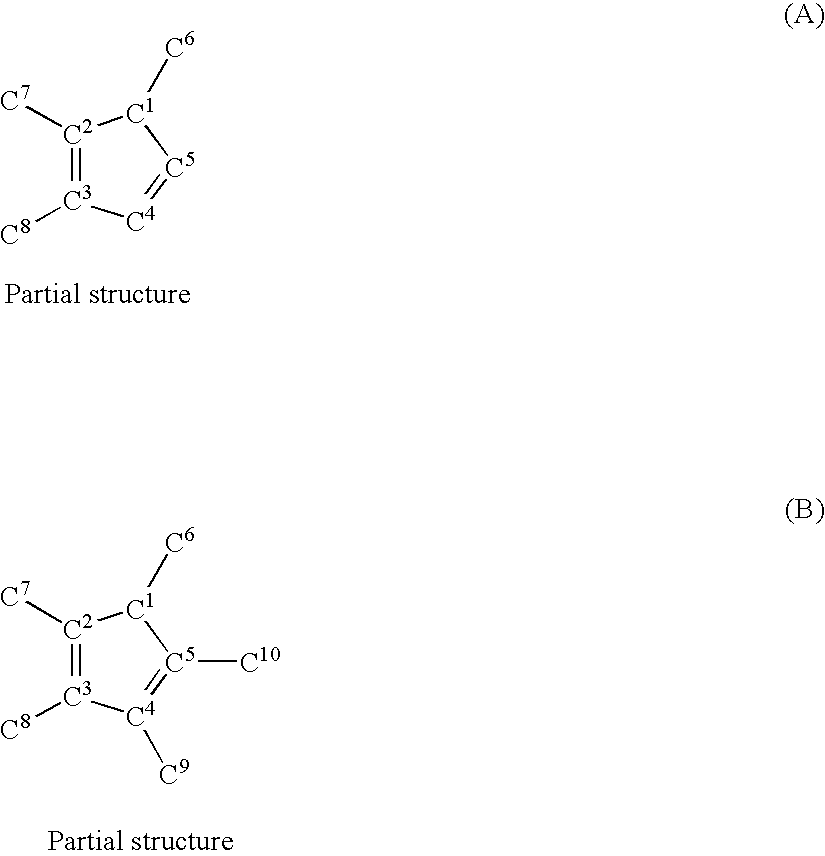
[C2]1([C7])=[C3]([C8])[C4]=[C5][C1]1[C6].[C2]1([C7])=[C3]([C8])[C4]([C9])=[C5]([C10])[C1]1[C6]
